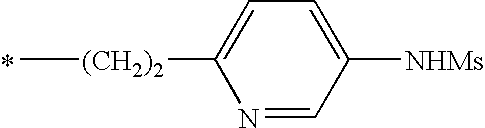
C[(CH2)2]C1=CC=C([NHMs])C=N1.*
